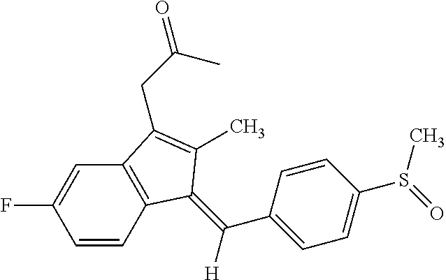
C1=CC2=C(C=C1F)C(CC(C)=O)=C(C)C2=C(C1=CC=C(S(=O)C)C=C1)[H]
